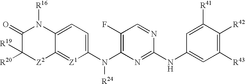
C1=C2C(=[Z1]C(N(C3=C(F)C=NC(NC4=CC([R43])=C([R42])C([R41])=C4)=N3)[R24])=C1)[Z2]C([R20])([R19])C(=O)N2[R16]
